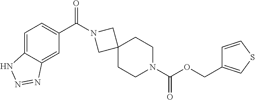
O(C(N1CCC2(CC1)CN(C(C1=CC=C3C(=C1)N=NN3)=O)C2)=O)CC1=CSC=C1
